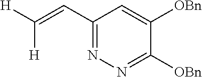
C(=CC1=NN=C([OBn])C([OBn])=C1)([H])[H]
